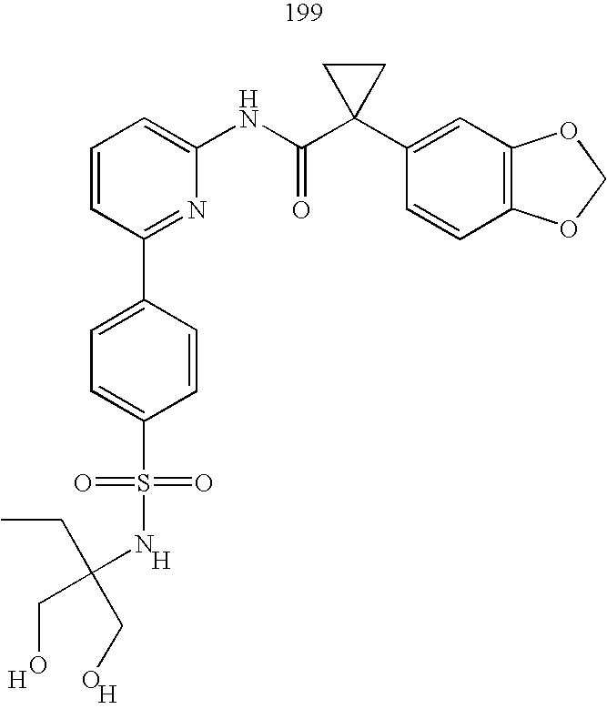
C1=CC=C(NC(C2(C3=CC4=C(C=C3)OCO4)CC2)=O)N=C1C1=CC=C(S(=O)(=O)NC(CC)(CO)CO)C=C1.[H].[H].[H]
